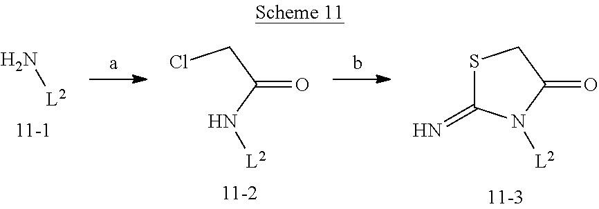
N[L2].ClCC(N[L2])=O.S1CC(=O)N([L2])C1=N
